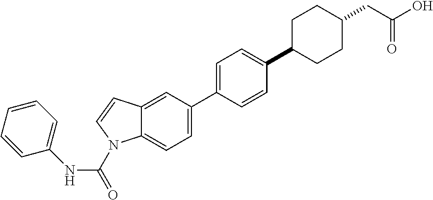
C12=CC(C3=CC=C(C4CCC(CC(O)=O)CC4)C=C3)=CC=C1N(C(NC1=CC=CC=C1)=O)C=C2
